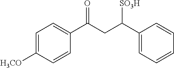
C1=C([H3CO])C=CC(C(CC(C2=CC=CC=C2)[SO3H])=O)=C1
